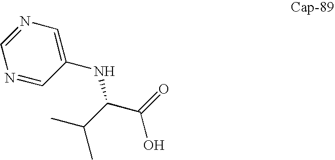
C1(NC(C(C)C)C(=O)O)=CN=CN=C1
